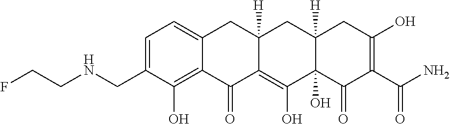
C1=C(CNCCF)C(O)=C2C(=C1)CC1([H])C(=C(O)C3(O)C([H])(C1)CC(O)=C(C(N)=O)C3=O)C2=O
